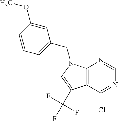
N1=C(Cl)C2=C(N=C1)N(CC1=CC=CC(OC)=C1)C=C2C(F)(F)F
